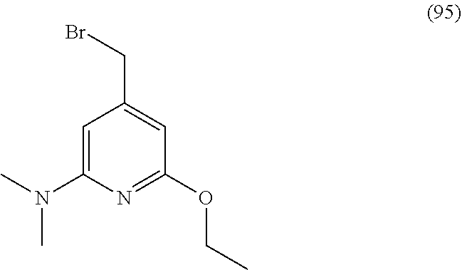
C1=C(N(C)C)N=C(OCC)C=C1CBr
